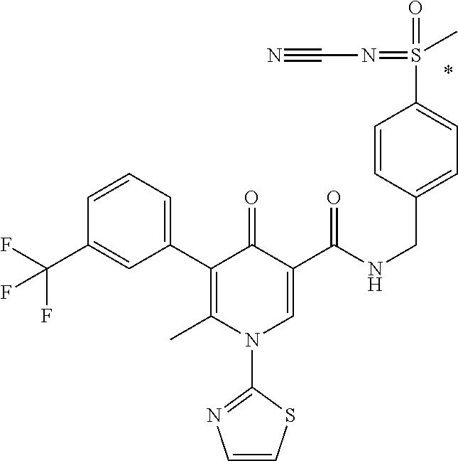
C1(C2=C(C)N(C3=NC=CS3)C=C(C(NCC3=CC=C(S(=O)(=NC#N)C)C=C3)=O)C2=O)=CC=CC(C(F)(F)F)=C1
